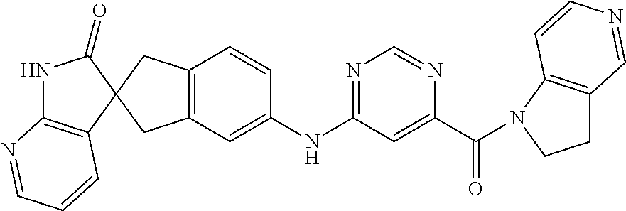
N1C2=C(C=CC=N2)C2(C1=O)CC1=C(C=C(NC3=NC=NC(C(=O)N4C5=C(C=NC=C5)CC4)=C3)C=C1)C2
